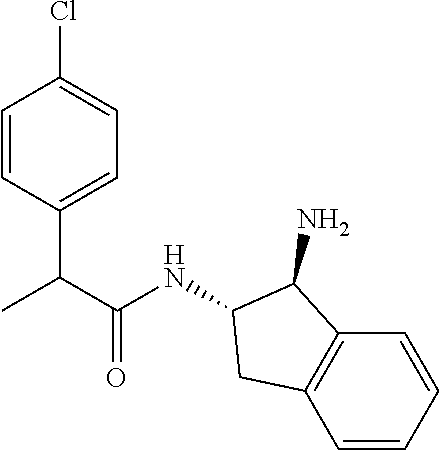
C1=CC(C(C(NC2C(N)C3=C(C=CC=C3)C2)=O)C)=CC=C1Cl
